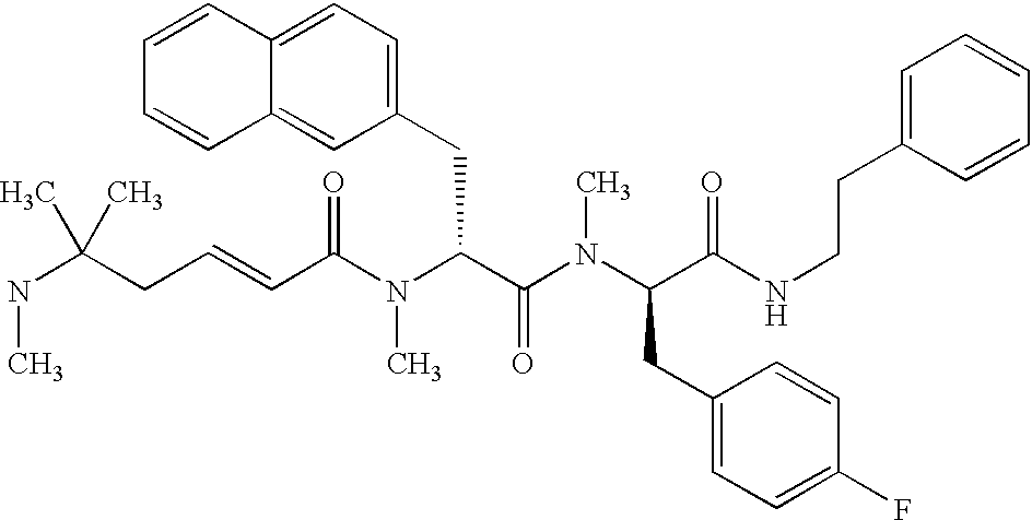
N(C(CC=CC(N(C(C(N(C(CC1=CC=C(F)C=C1)C(NCCC1=CC=CC=C1)=O)C)=O)CC1=CC=C2C(=C1)C=CC=C2)C)=O)(C)C)C
